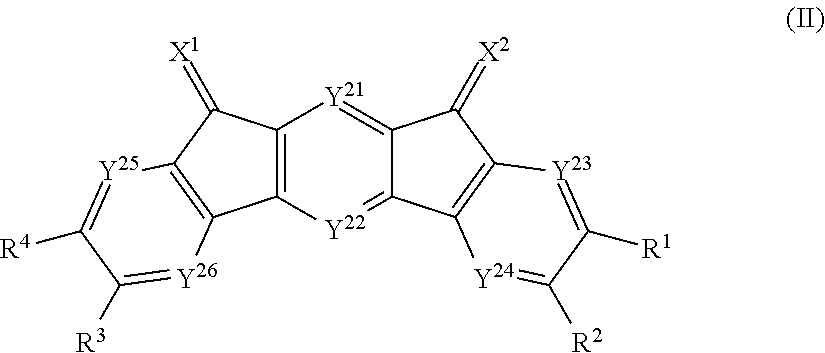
C12=C(C(=[X1])C3=C1[Y26]=C([R3])C([R4])=[Y25]3)[Y21]=C1C(=[X2])C3=C([Y24]=C([R2])C([R1])=[Y23]3)C1=[Y22]2
